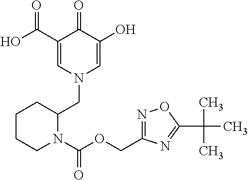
C1(C(=O)O)=CN(CC2CCCCN2C(OCC2=NOC(C(C)(C)C)=N2)=O)C=C(O)C1=O
